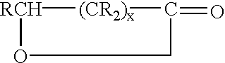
[RCH]1[(CR2)x]C(=O)CO1
